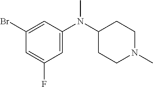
C1(Br)=CC(N(C2CCN(C)CC2)C)=CC(F)=C1
